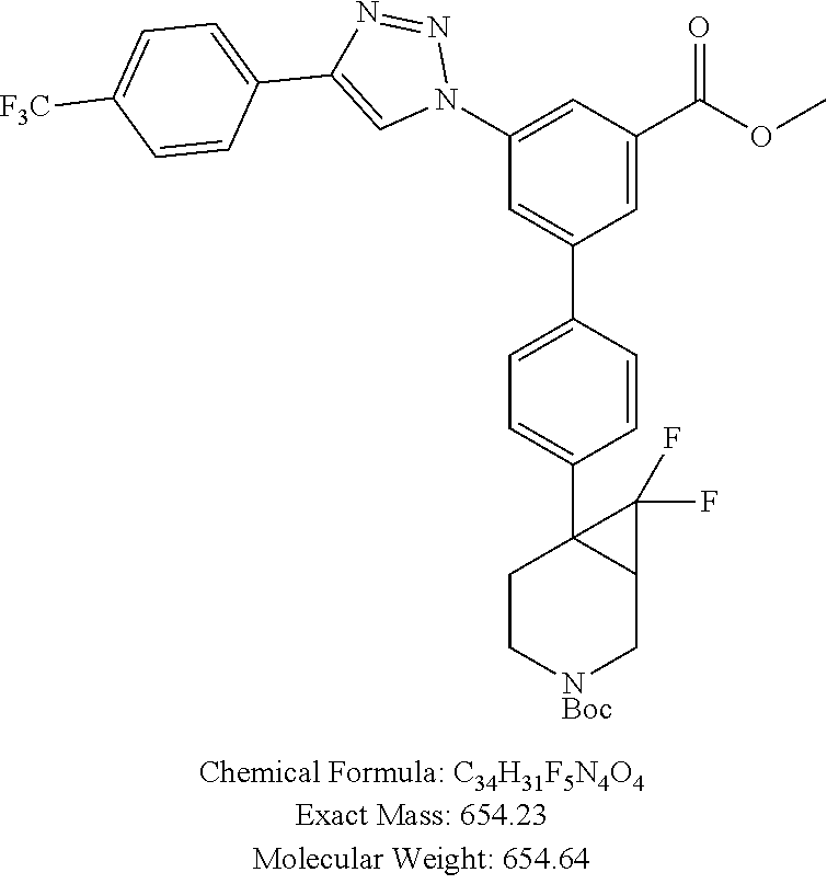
C1=C(C2=CC=C(C34CC[NBoc]CC3C4(F)F)C=C2)C=C(C(OC)=O)C=C1N1N=NC(C2=CC=C([F3C])C=C2)=C1
